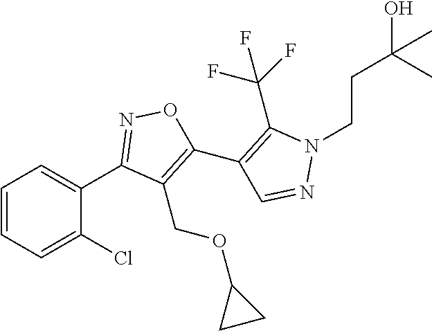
C1(C2=NOC(C3=C(C(F)(F)F)N(CCC(O)(C)C)N=C3)=C2COC2CC2)=CC=CC=C1Cl
